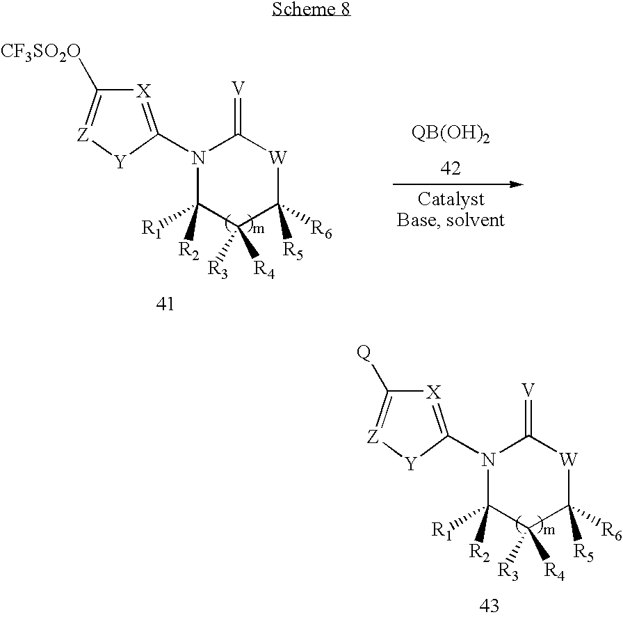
N1(C2=[X]C([CF3SO2O])=[Z][Y]2)C([R1])([R2])C([R4])([R3])C([R5])([R6])[W]C1=[V].N1(C2=[X]C([Q])=[Z][Y]2)C([R1])([R2])C([R4])([R3])C([R5])([R6])[W]C1=[V]
